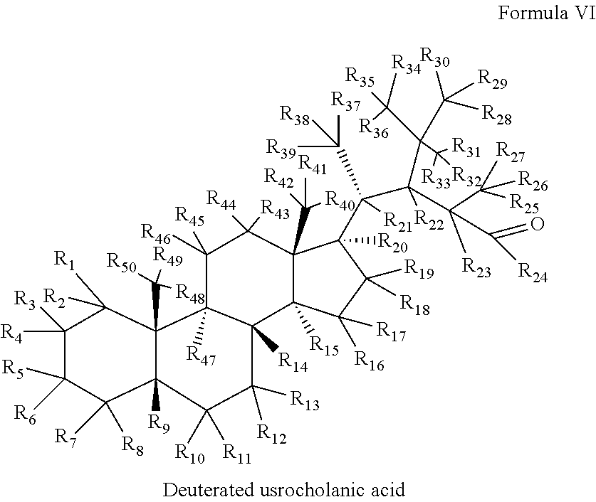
C1([R4])([R3])C([R5])([R6])C([R8])([R7])C2([R9])C(C([R49])([R48])[R50])(C1([R1])[R2])C1([R47])C([R14])(C([R13])([R12])C2([R10])[R11])C2([R15])C(C([R41])([R42])[R40])(C([R43])([R44])C1([R45])[R46])C(C(C([R38])([R37])[R39])([R21])C(C(C([R34])([R35])[R36])(C([R33])([R32])[R31])C([R29])([R28])[R30])([R22])C([R23])(C([R24])=O)C([R26])([R27])[R25])([R20])C([R19])([R18])C2([R16])[R17]
